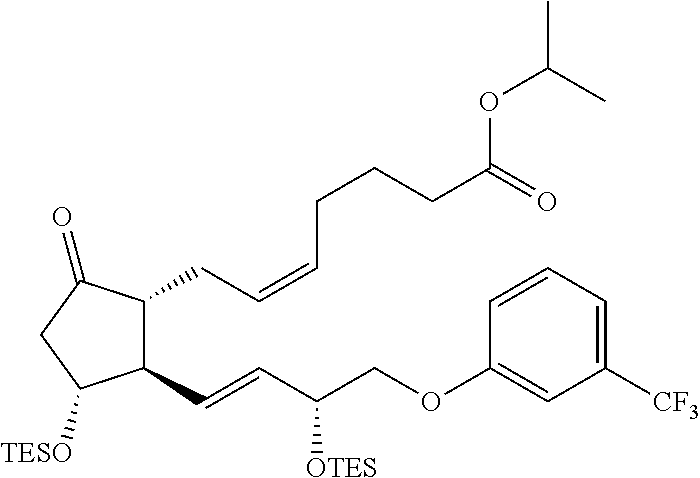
C1(C=CC(COC2=CC([CF3])=CC=C2)[OTES])C(CC=CCCCC(=O)OC(C)C)C(=O)CC1[TESO]
